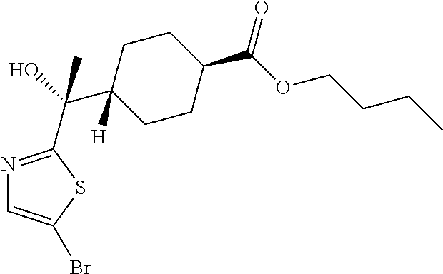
N1=C(C(C2([H])CCC(C(OCCCC)=O)CC2)(C)O)SC(Br)=C1
